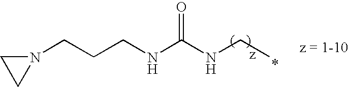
N1(CCCNC(NCC)=O)CC1
